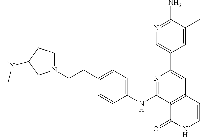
N1=C(NC2=CC=C(CCN3CCC(N(C)C)C3)C=C2)C2=C(C=C1C1=CN=C(N)C(C)=C1)C=CNC2=O
